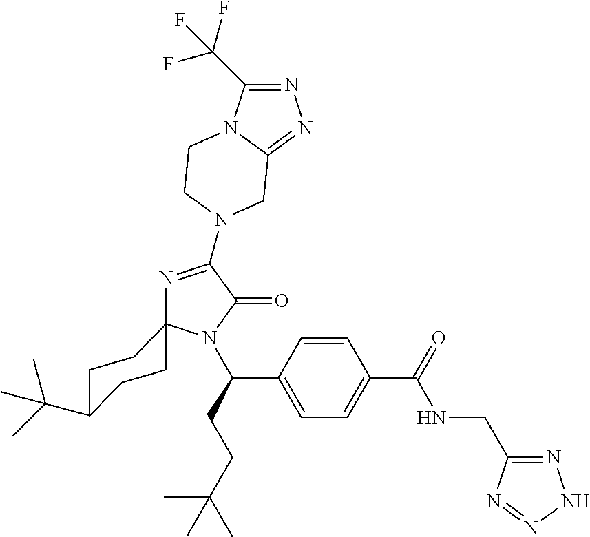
N1=C(C(F)(F)F)N2C(=N1)CN(C1=NC3(N(C(C4=CC=C(C(=O)NCC5=NNN=N5)C=C4)CCC(C)(C)C)C1=O)CCC(C(C)(C)C)CC3)CC2
